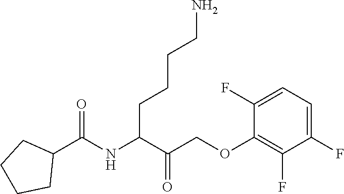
C1(F)=CC=C(F)C(F)=C1OCC(C(NC(C1CCCC1)=O)CCCCN)=O
